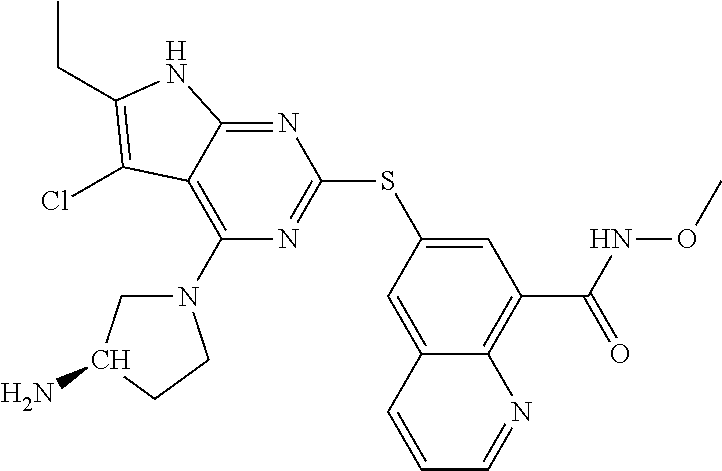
C1=C(SC2=NC(N3CC(N)CC3)=C3C(=N2)NC(CC)=C3Cl)C=C2C(=C1C(=O)NOC)N=CC=C2
